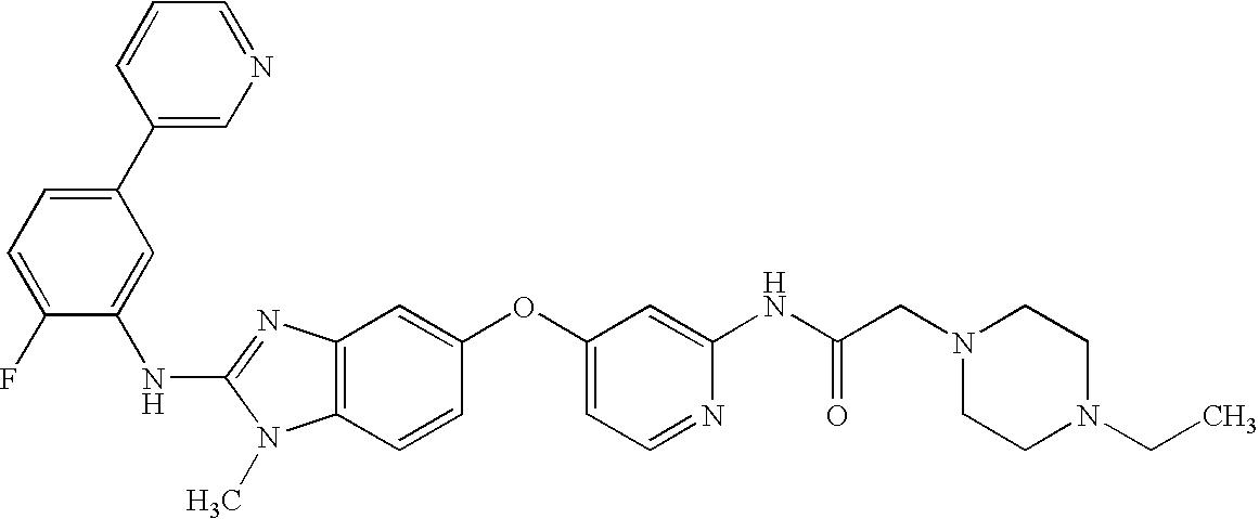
C1(C2=CN=CC=C2)=CC=C(F)C(NC2=NC3=C(N2C)C=CC(OC2=CC=NC(NC(CN4CCN(CC)CC4)=O)=C2)=C3)=C1
